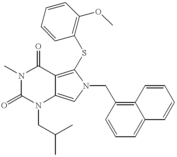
N1(C)C(=O)N(CC(C)C)C2=CN(CC3=C4C(=CC=C3)C=CC=C4)C(SC3=C(OC)C=CC=C3)=C2C1=O
